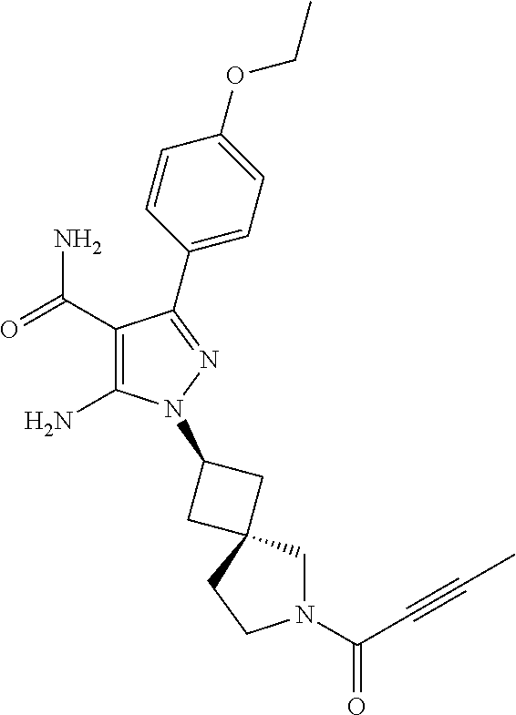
C1(C(=O)N)=C(N)N(C2CC3(CN(C(=O)C#CC)CC3)C2)N=C1C1=CC=C(OCC)C=C1
